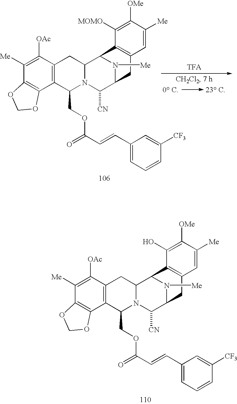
C1([OAc])=C([Me])C2=C(C3=C1CC1N(C3COC(C=CC3=CC=CC([CF3])=C3)=O)C([CN])C3N([Me])C1C1=C(C3)C=C([Me])C([OMe])=C1O)OCO2.[TFA].C1([OAc])=C([Me])C2=C(C3=C1CC1N(C3COC(C=CC3=CC=CC([CF3])=C3)=O)C([CN])C3N([Me])C1C1=C(C3)C=C([Me])C([OMe])=C1[MOMO])OCO2
